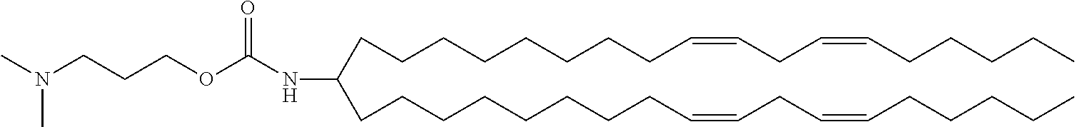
C(CCCCCCCCC=CCC=CCCCCC)(CCCCCCCCC=CCC=CCCCCC)NC(OCCCN(C)C)=O
